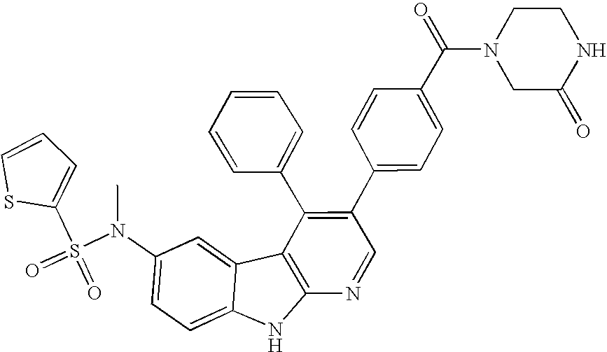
C1=CC=C(S(=O)(=O)N(C2=CC=C3C(=C2)C2=C(N3)N=CC(C3=CC=C(C(N4CC(=O)NCC4)=O)C=C3)=C2C2=CC=CC=C2)C)S1
